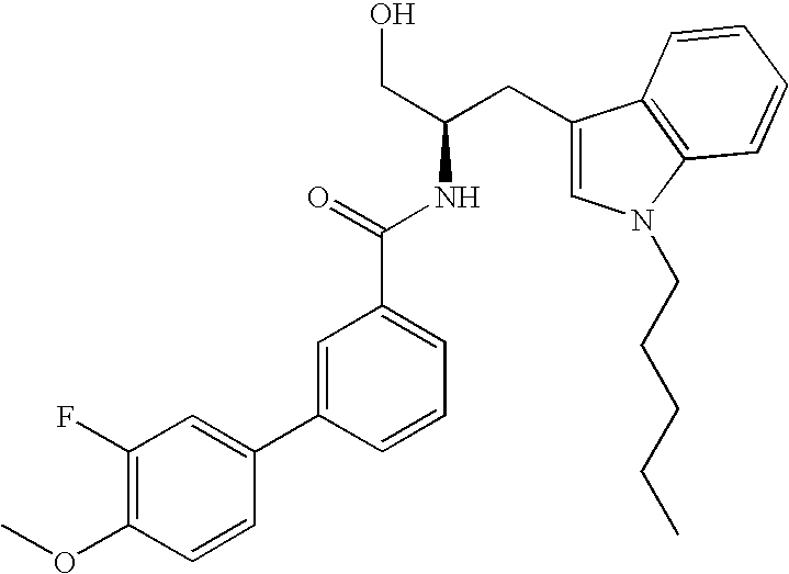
C(O)C(NC(=O)C1=CC=CC(C2=CC(F)=C(OC)C=C2)=C1)CC1=CN(CCCCC)C2=C1C=CC=C2
